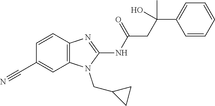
C1=CC2=C(C=C1C#N)N(CC1CC1)C(NC(=O)CC(C1=CC=CC=C1)(O)C)=N2
